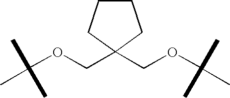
C(OCC1(COC(C)(C)C)CCCC1)(C)(C)C
